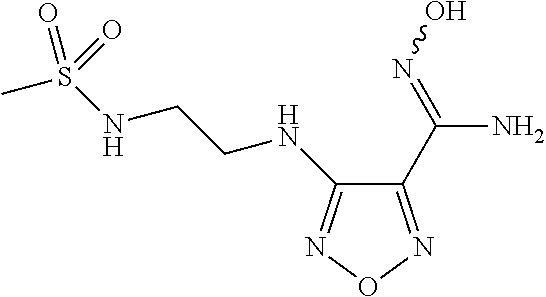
C1(C(=NO)N)=NON=C1NCCNS(C)(=O)=O
